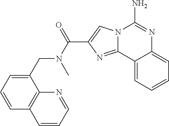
N12C(=NC(C(N(C)CC3=CC=CC4=C3N=CC=C4)=O)=C1)C1=CC=CC=C1N=C2N
